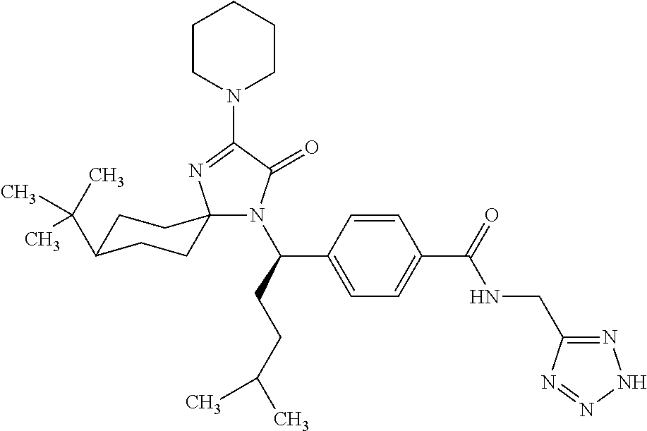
N1(C(CCC(C)C)C2=CC=C(C(=O)NCC3=NNN=N3)C=C2)C(=O)C(N2CCCCC2)=NC12CCC(C(C)(C)C)CC2
